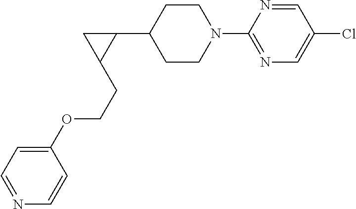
C1CN(C2=NC=C(Cl)C=N2)CCC1C1CC1CCOC1=CC=NC=C1
